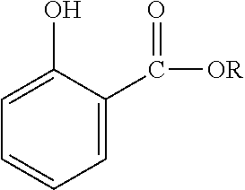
C1=C(O)C(C([OR])=O)=CC=C1
